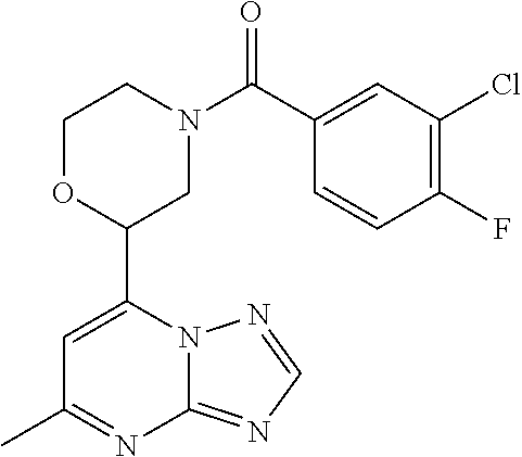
N12C(=NC=N1)N=C(C)C=C2C1CN(C(=O)C2=CC(Cl)=C(F)C=C2)CCO1
